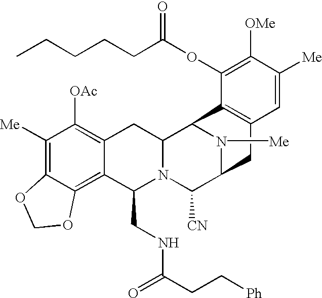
C1([Me])=C2C(=C3C(=C1[OAc])CC1N(C3CNC(CC[Ph])=O)C([CN])C3N([Me])C1C1=C(C3)C=C([Me])C([OMe])=C1OC(=O)CCCCC)OCO2
